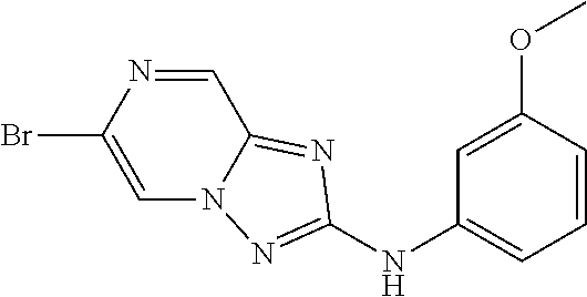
C1=NC(Br)=CN2C1=NC(NC1=CC=CC(OC)=C1)=N2
